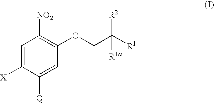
C1=C([X])C([Q])=CC(OCC([R1])([R2])[R1a])=C1[NO2]
